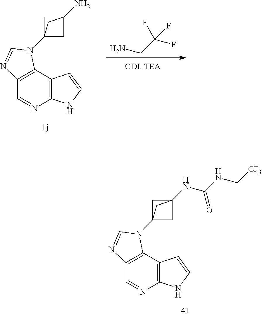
C1=NC2=C(C3=C1N=CN3C13CC(NC(=O)NC[CF3])(C1)C3)C=CN2.C1=NC2=C(C3=C1N=CN3C13CC(N)(C1)C3)C=CN2.NCC(F)(F)F
